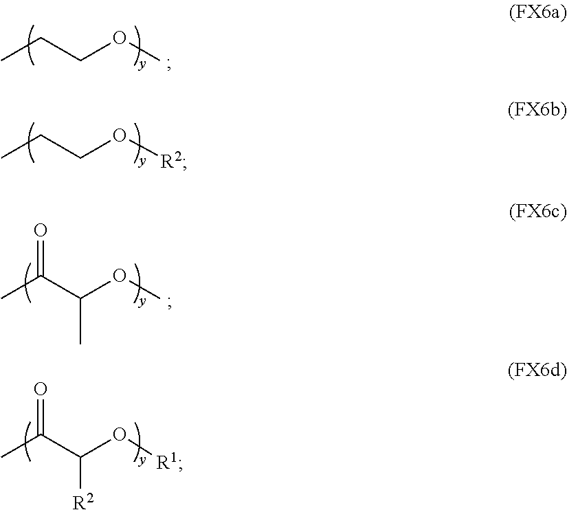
CCCOC.CCCO[R2].CC(C(OC)C)=O.CC(C(O[R1])[R2])=O
